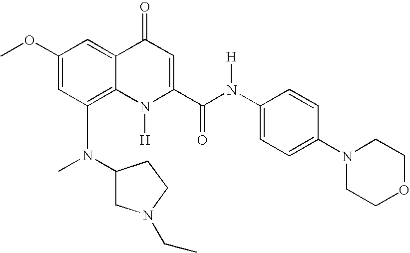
N(C1=C2C(=CC(OC)=C1)C(=O)C=C(C(N(C1=CC=C(N3CCOCC3)C=C1)[H])=O)N2[H])(C1CN(CC)CC1)C
